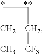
C(CCC[CF3])C
